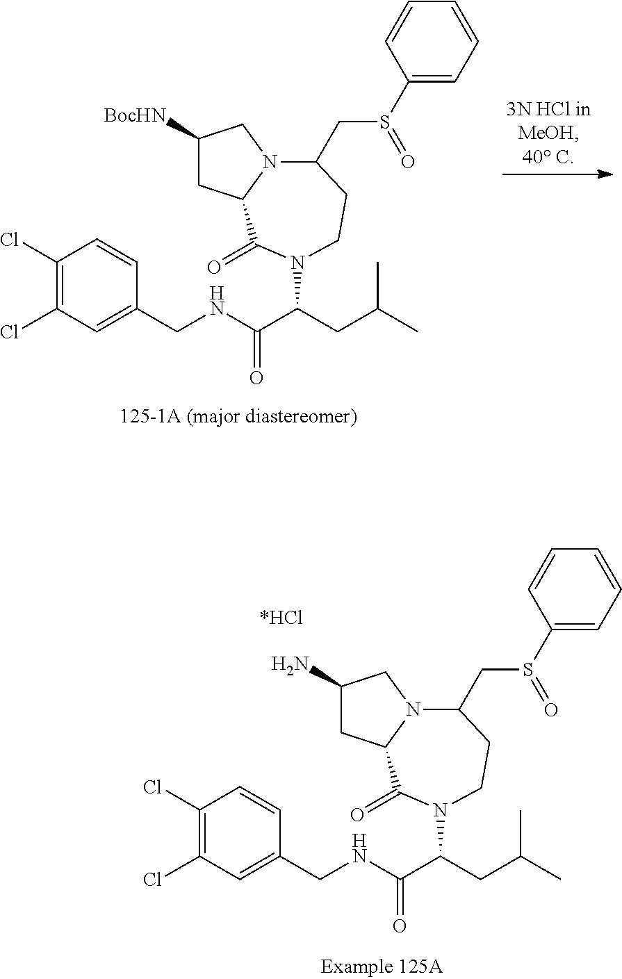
C1(Cl)=C(Cl)C=C(CNC(C(CC(C)C)N2C(=O)C3CC([BocHN])CN3C(CS(C3=CC=CC=C3)=O)CC2)=O)C=C1.C1(Cl)=C(Cl)C=C(CNC(C(CC(C)C)N2C(=O)C3CC(N)CN3C(CS(C3=CC=CC=C3)=O)CC2)=O)C=C1
